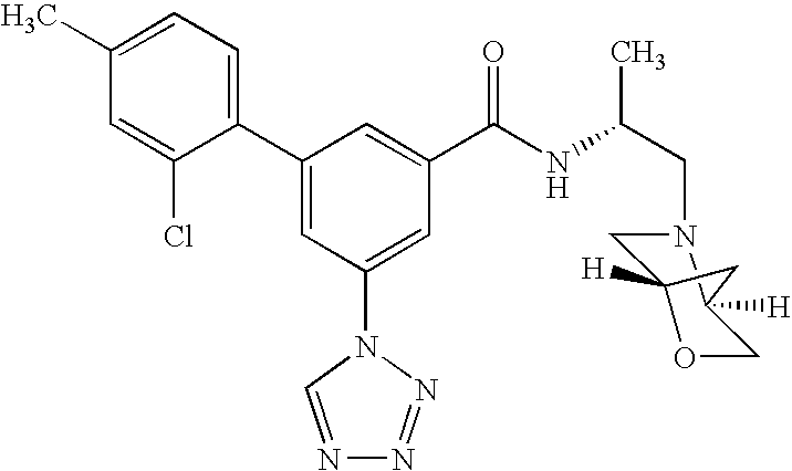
C1(C2=CC(N3C=NN=N3)=CC(C(NC(CN3CC4([H])OCC3([H])C4)C)=O)=C2)=CC=C(C)C=C1Cl
